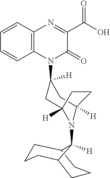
C1=CC=CC2=C1N=C(C(O)=O)C(=O)N2C1([H])CC2([H])N(C3([H])C4CCCC3CCC4)C([H])(C1)CC2
